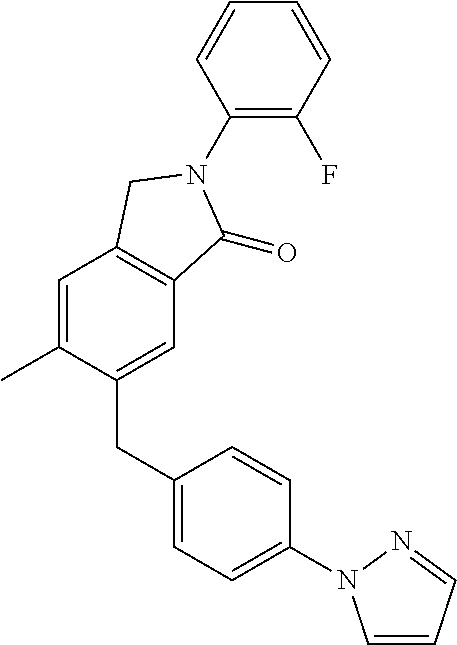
C1(N2C(=O)C3=C(C=C(C)C(CC4=CC=C(N5C=CC=N5)C=C4)=C3)C2)=C(F)C=CC=C1
